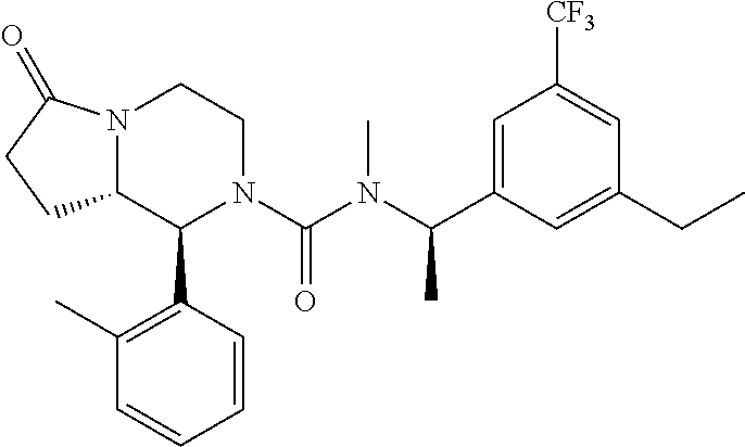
N12C(C(C3=C(C)C=CC=C3)N(C(N(C(C3=CC([CF3])=CC(CC)=C3)C)C)=O)CC1)CCC2=O
